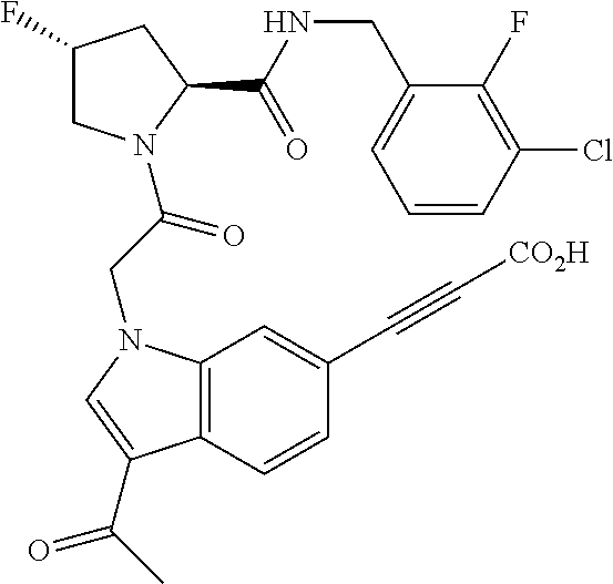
C(NC(C1CC(F)CN1C(CN1C2=C(C(C(C)=O)=C1)C=CC(C#C[CO2H])=C2)=O)=O)C1=CC=CC(Cl)=C1F
